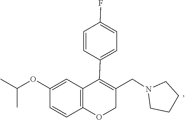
C1CN(CC2=C(C3=CC=C(F)C=C3)C3=C(OC2)C=CC(OC(C)C)=C3)CC1
